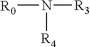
[R0]N([R4])[R3]
